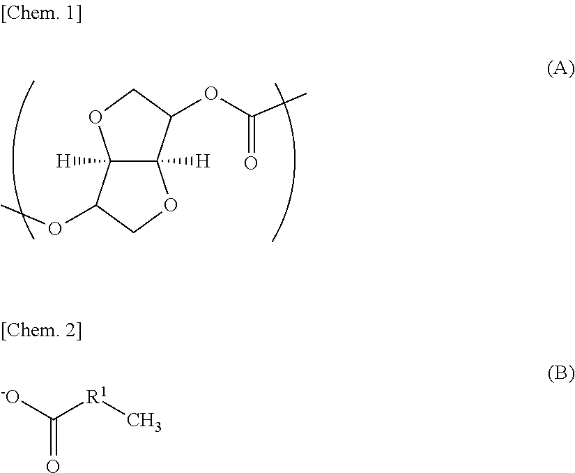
C12([H])C([H])(C(OC(=O)C)CO1)OCC2OC.O=C([R1]C)[-O]
